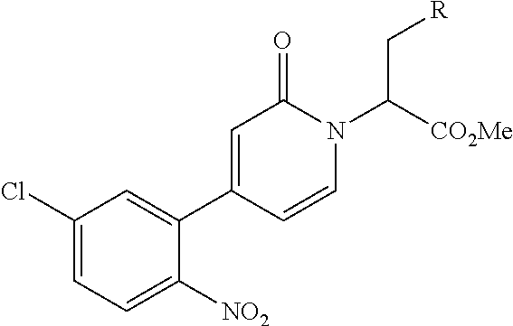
C1=C(C2=CC(Cl)=CC=C2[NO2])C=CN(C([CO2Me])C[R])C1=O
